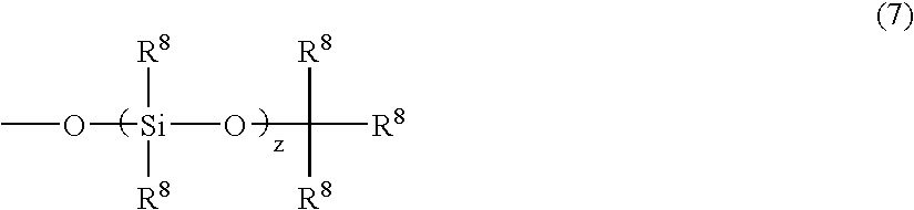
CO[Si]([R8])([R8])OC([R8])([R8])[R8]
